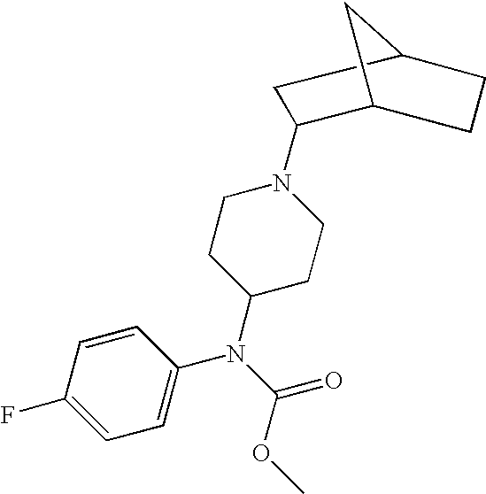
C12CC(CC1N1CCC(N(C(=O)OC)C3=CC=C(F)C=C3)CC1)CC2
